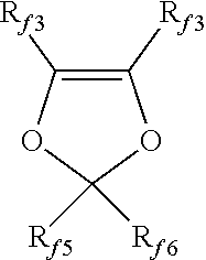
C1([Rf3])=C([Rf3])OC([Rf6])([Rf5])O1
